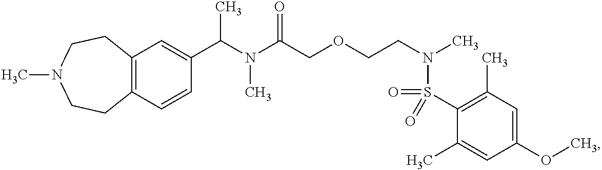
C1(C(N(C(COCCN(C)S(=O)(C2=C(C)C=C(OC)C=C2C)=O)=O)C)C)=CC2=C(C=C1)CCN(C)CC2
